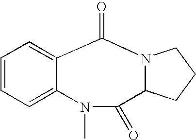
C1=CC=C2C(=C1)C(=O)N1C(C(=O)N2C)CCC1
